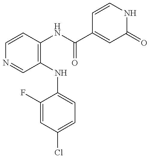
C1=CC(NC(C2=CC(=O)NC=C2)=O)=C(NC2=CC=C(Cl)C=C2F)C=N1
